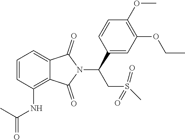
C1=CC(NC(C)=O)=C2C(=C1)C(=O)N(C(CS(C)(=O)=O)C1=CC(OCC)=C(OC)C=C1)C2=O
